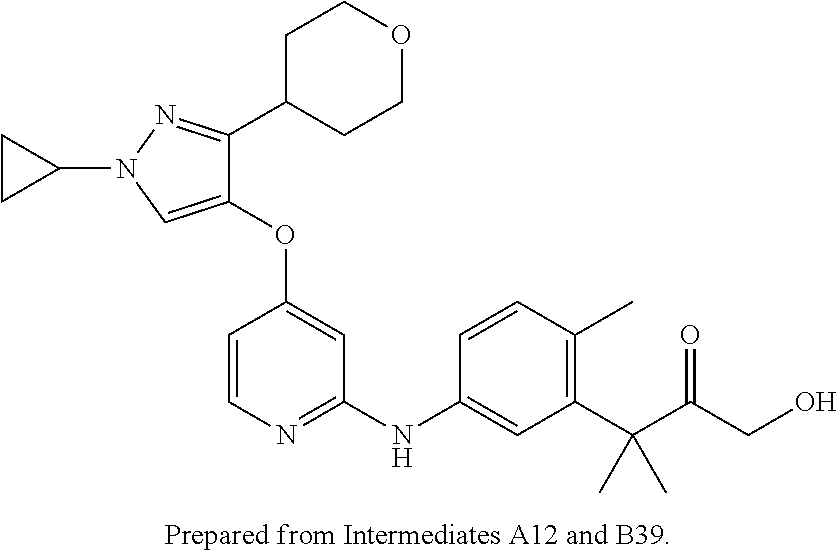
C1(OC2=CC(NC3=CC(C(C(CO)=O)(C)C)=C(C)C=C3)=NC=C2)=CN(C2CC2)N=C1C1CCOCC1
